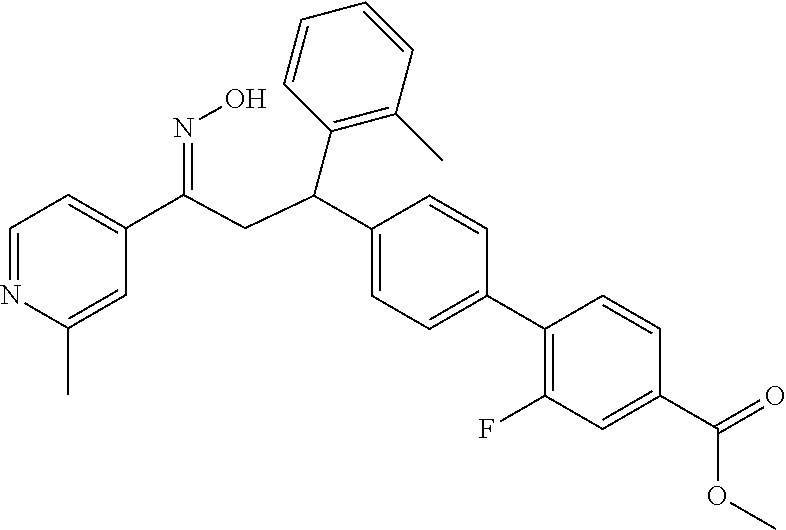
C1=NC(C)=CC(C(CC(C2=CC=C(C3=C(F)C=C(C(=O)OC)C=C3)C=C2)C2=C(C)C=CC=C2)=NO)=C1
